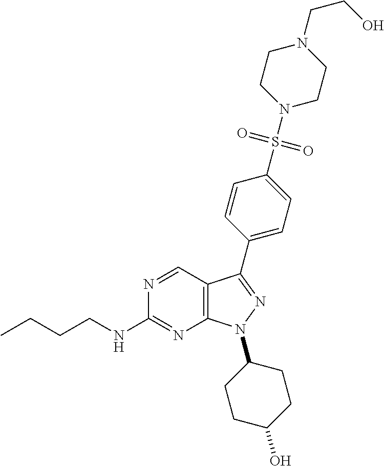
N1=CC2=C(N=C1NCCCC)N(C1CCC(O)CC1)N=C2C1=CC=C(S(=O)(=O)N2CCN(CCO)CC2)C=C1
